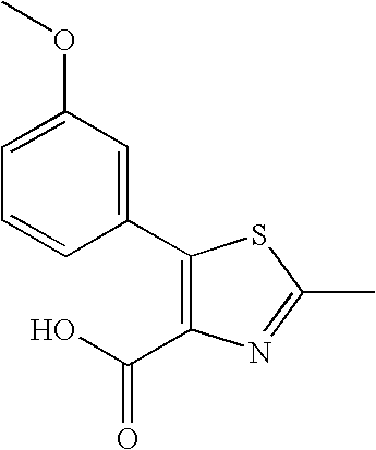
C1(C2=CC(OC)=CC=C2)=C(C(O)=O)N=C(C)S1
